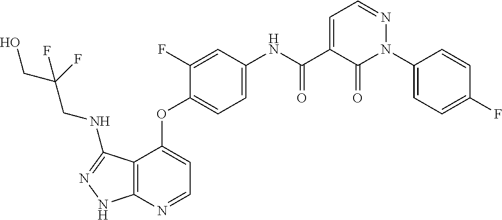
C12=C(N=CC=C1OC1=CC=C(NC(C3=CC=NN(C4=CC=C(F)C=C4)C3=O)=O)C=C1F)NN=C2NCC(CO)(F)F
